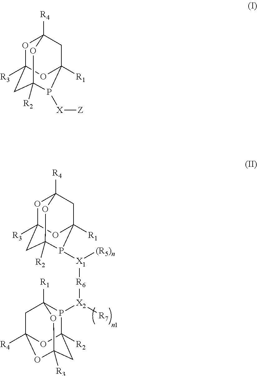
O1C2([R3])CC3([R2])P([X1]([(R5)n])[R6][X2]([R7])P4C5([R2])CC6([R3])OC([R4])(CC4([R1])O6)O5)C([R1])(CC1([R4])O3)O2.O1C2([R3])CC3([R2])P([X][Z])C([R1])(CC1([R4])O3)O2
